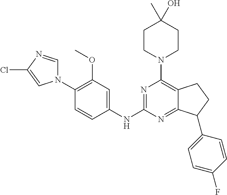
N1(C2=C(OC)C=C(NC3=NC(N4CCC(O)(C)CC4)=C4C(=N3)C(C3=CC=C(F)C=C3)CC4)C=C2)C=NC(Cl)=C1
